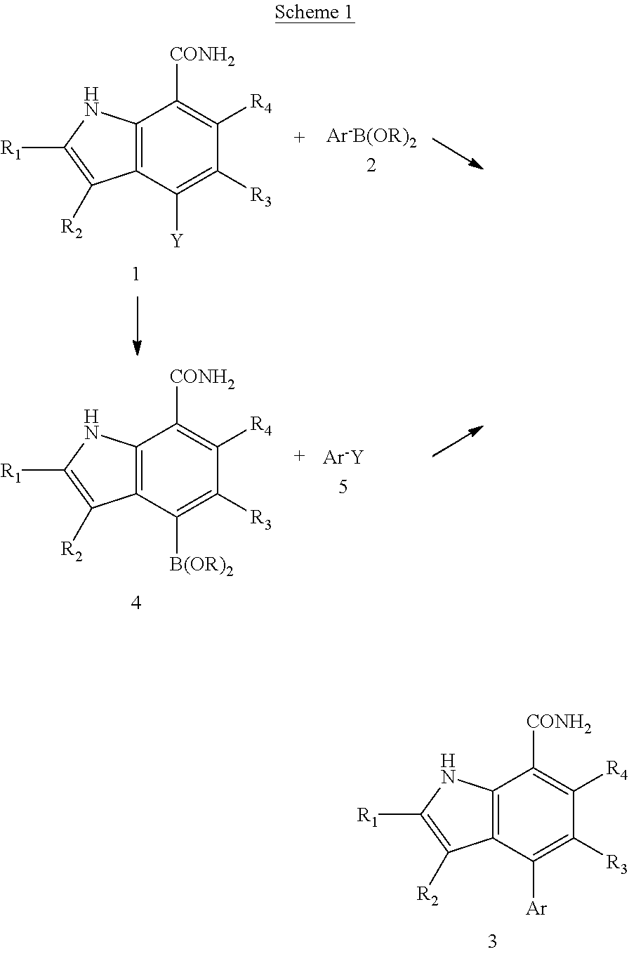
C12=C(C([Ar])=C([R3])C([R4])=C1[CONH2])C([R2])=C([R1])N2.C12=C(C([Y])=C([R3])C([R4])=C1[CONH2])C([R2])=C([R1])N2.C12=C(C([B(OR)2])=C([R3])C([R4])=C1[CONH2])C([R2])=C([R1])N2.[Ar-B(OR)22]
